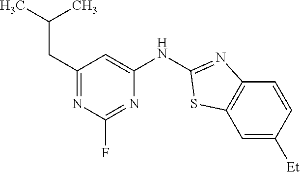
C1(CC(C)C)=NC(F)=NC(NC2=NC3=C(C=C([Et])C=C3)S2)=C1
